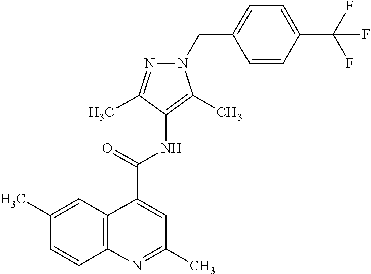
C12=C(N=C(C)C=C1C(=O)NC1=C(C)N(CC3=CC=C(C(F)(F)F)C=C3)N=C1C)C=CC(C)=C2
